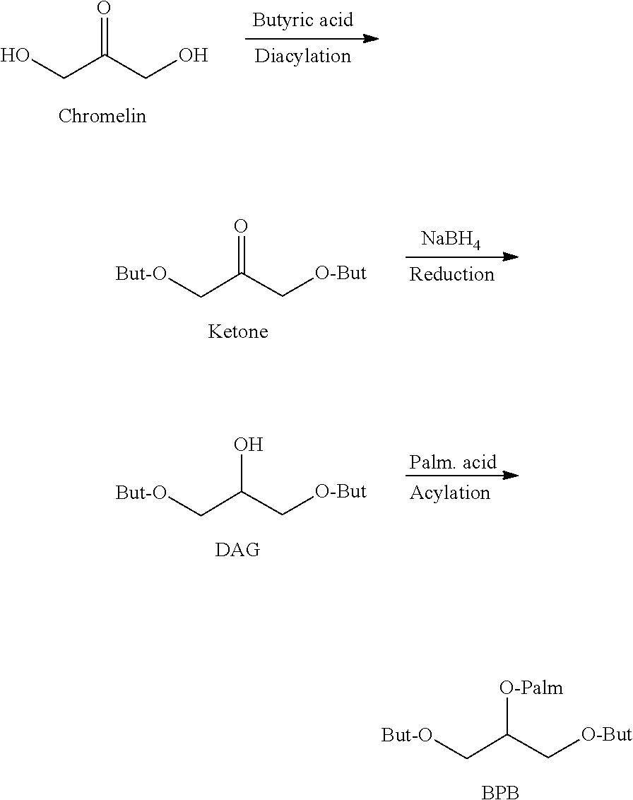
OCC(=O)CO.[But-O]CC(C[O-But])=O.[NaBH4].[But-O]CC(C[O-But])O.[Palm. acid].[But-O]CC(C[O-But])[O-Palm].[BPB]
